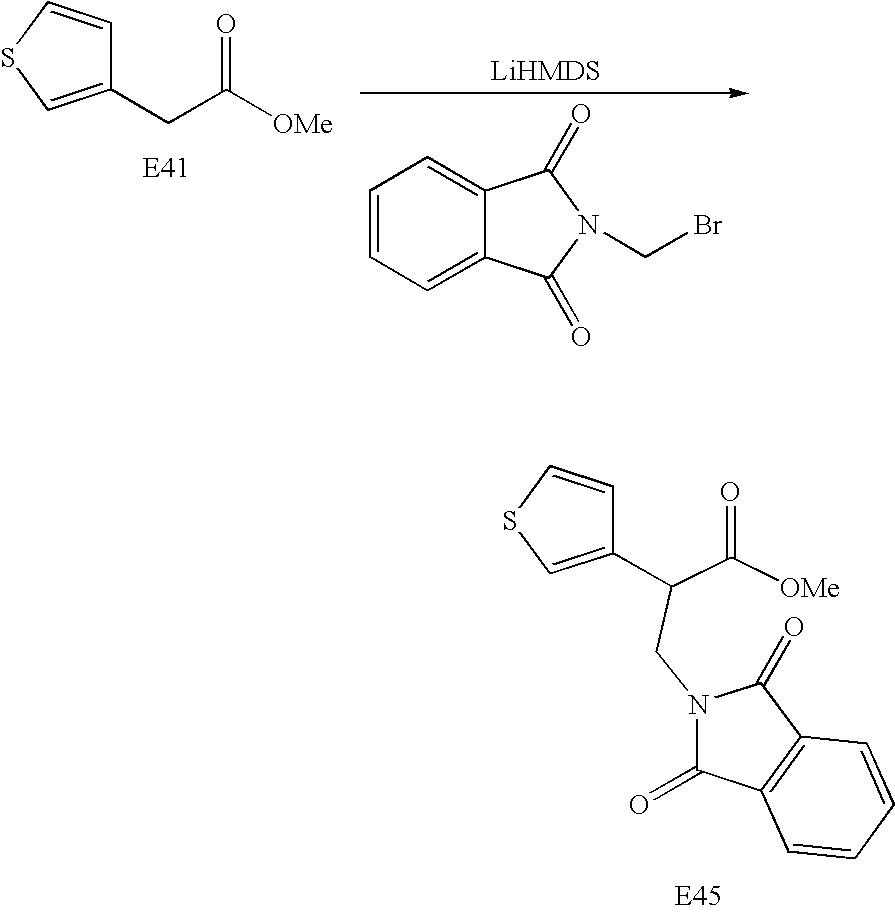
C1=CC=C2C(=C1)C(=O)N(CBr)C2=O.C1(CC([OMe])=O)=CSC=C1.[OMe]C(C(CN1C(=O)C2=C(C1=O)C=CC=C2)C1=CSC=C1)=O
